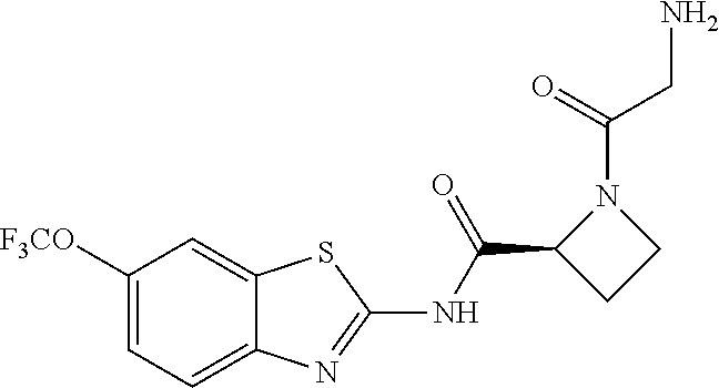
C1([F3CO])=CC=C2C(=C1)SC(NC(C1CCN1C(=O)CN)=O)=N2
